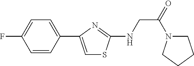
C1=CC(C2=CSC(NCC(=O)N3CCCC3)=N2)=CC=C1F
